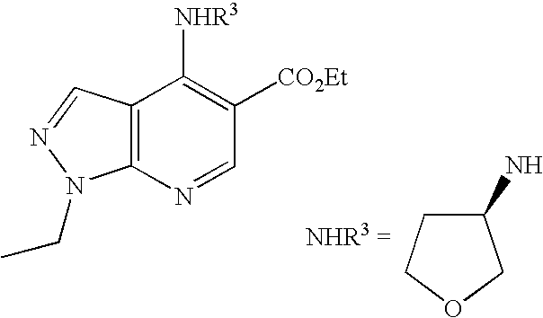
C12=C(N=CC([CO2Et])=C1[NHR3])N(CC)N=C2.C1(N)CCOC1
